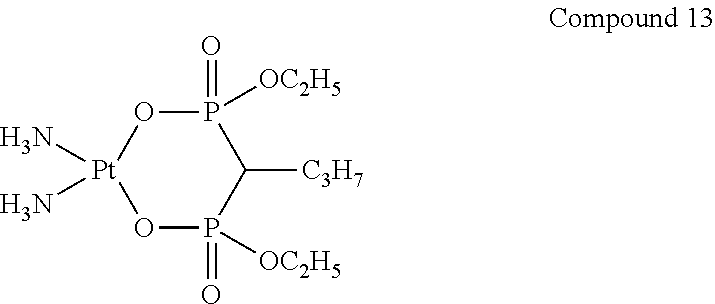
[Pt]1(N)(N)OP(=O)([OC2H5])C([C3H7])P(=O)([OC2H5])O1
